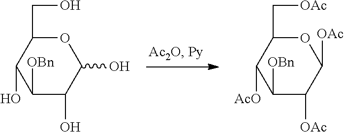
C1([OBn])C(O)C(O)OC(CO)C1O.C1([OBn])C([OAc])C([OAc])OC(C[OAc])C1[AcO]
